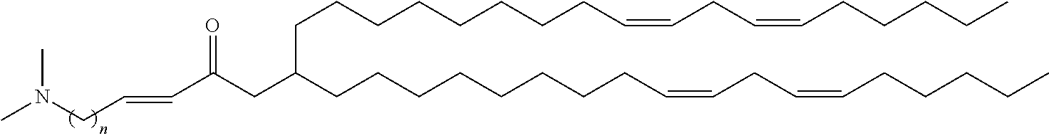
C(CCCCC=CCC=CCCCCC)CCCC(CCCCCCCCC=CCC=CCCCCC)CC(C=CCN(C)C)=O
